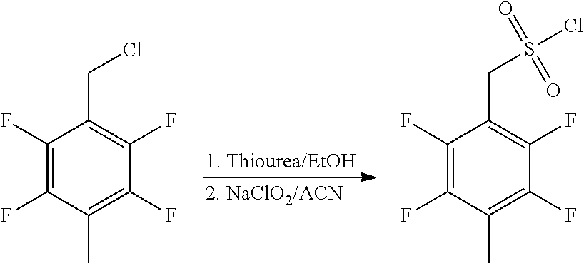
C1(F)=C(F)C(C)=C(F)C(F)=C1CCl.C1(F)=C(F)C(C)=C(F)C(F)=C1CS(Cl)(=O)=O
